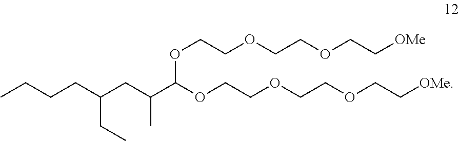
C(CC(CC(C(OCCOCCOCC[OMe])OCCOCCOCC[OMe])C)CC)CC
